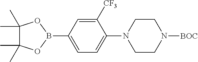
C1=C(B2OC(C)(C)C(C)(C)O2)C=C([CF3])C(N2CCN([BOC])CC2)=C1
